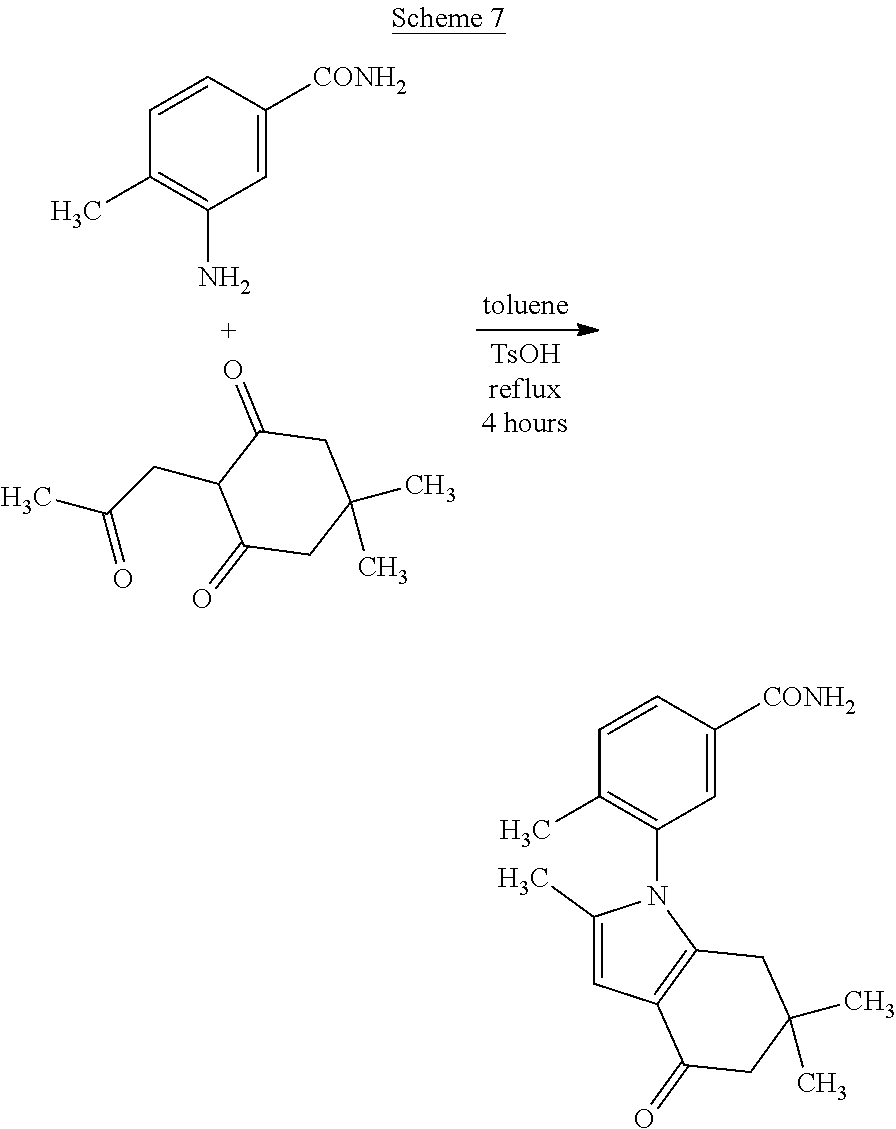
C1=CC([CONH2])=CC(N)=C1C.CC(CC1C(=O)CC(C)(C)CC1=O)=O.C1(C)=CC2=C(N1C1=C(C)C=CC([CONH2])=C1)CC(C)(C)CC2=O
